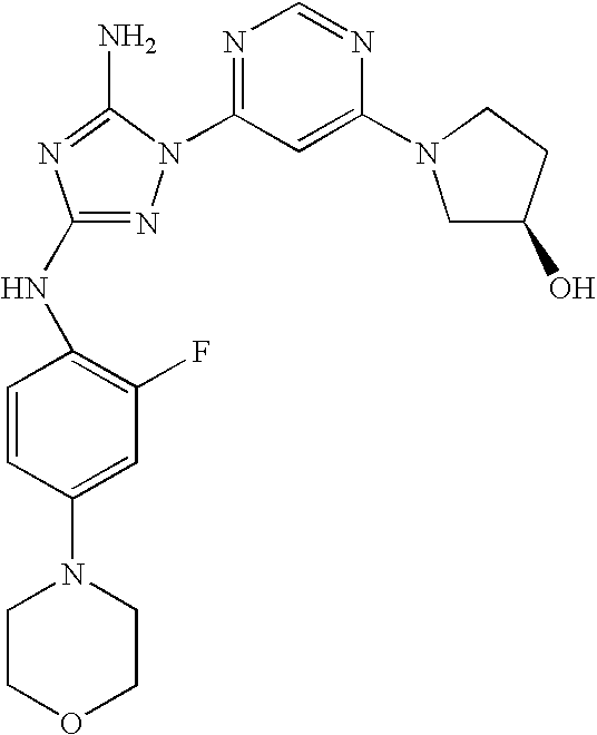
N1=C(NC2=C(F)C=C(N3CCOCC3)C=C2)N=C(N)N1C1=NC=NC(N2CC(O)CC2)=C1
